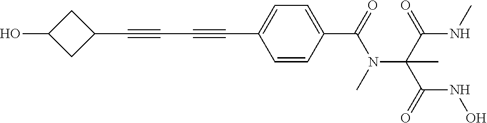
C1(C#CC#CC2=CC=C(C(=O)N(C(C(NC)=O)(C(=O)NO)C)C)C=C2)CC(O)C1
